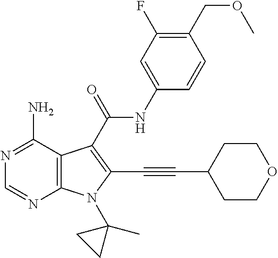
C12=C(C(N)=NC=N1)C(C(=O)NC1=CC(F)=C(COC)C=C1)=C(C#CC1CCOCC1)N2C1(C)CC1
